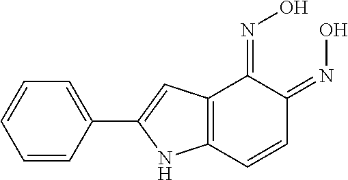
C12=C(C=CC(=NO)C1=NO)NC(C1=CC=CC=C1)=C2
